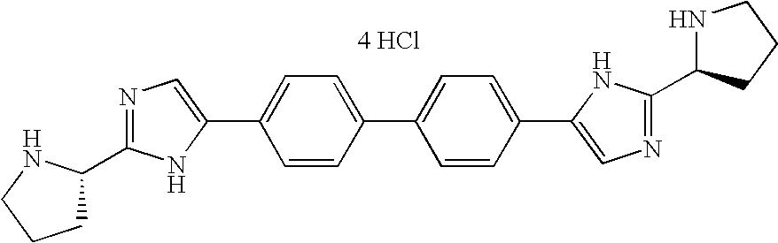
C1(C2=CN=C(C3CCCN3)N2)=CC=C(C2=CC=C(C3=CN=C(C4NCCC4)N3)C=C2)C=C1.[4 HCl]
